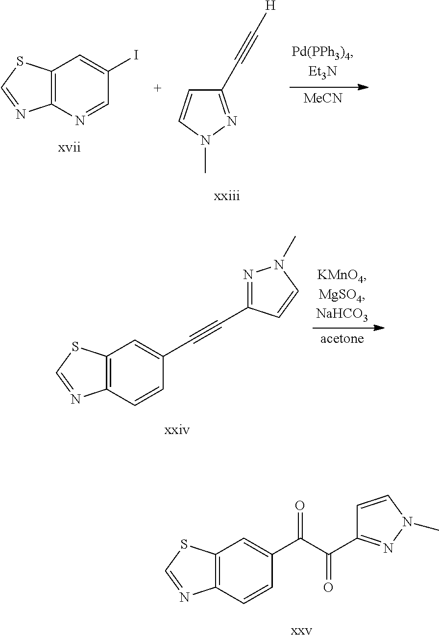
[MeCN].C12=C(C=C(I)C=N1)SC=N2.C1(C#C[H])=NN(C)C=C1.C12=C(C=C(C#CC3=NN(C)C=C3)C=C1)SC=N2.C12=C(C=C(C(C(C3=NN(C)C=C3)=O)=O)C=C1)SC=N2
